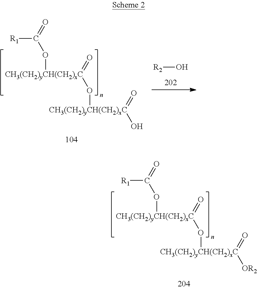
[R2]O.[CH3(CH2)yCH(CH2)xC](OC(=O)[R1])(=O)O[CH3(CH2)yCH(CH2)xC](=O)O.[CH3(CH2)yCH(CH2)xC](OC(=O)[R1])(=O)O[CH3(CH2)yCH(CH2)xC](=O)[OR2]
